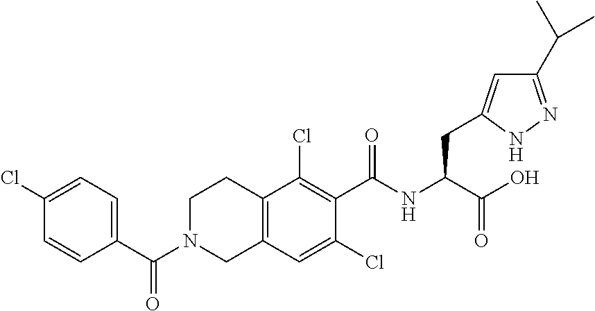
C1=CC(C(N2CC3=C(CC2)C(Cl)=C(C(=O)NC(C(O)=O)CC2=CC(C(C)C)=NN2)C(Cl)=C3)=O)=CC=C1Cl
